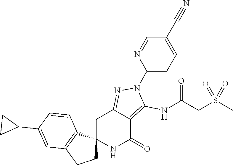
C12(NC(=O)C3=C(NC(CS(C)(=O)=O)=O)N(C4=CC=C(C#N)C=N4)N=C3C1)CCC1=C2C=CC(C2CC2)=C1
